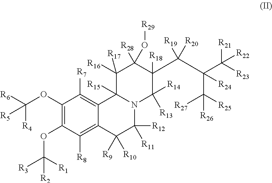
C1(OC([R6])([R4])[R5])=C(OC([R3])([R1])[R2])C([R8])=C2C(=C1[R7])C1([R15])N(C([R12])([R11])C2([R9])[R10])C([R13])([R14])C(C(C(C([R23])([R21])[R22])(C([R25])([R26])[R27])[R24])([R19])[R20])([R18])C([R28])(O[R29])C1([R16])[R17]
